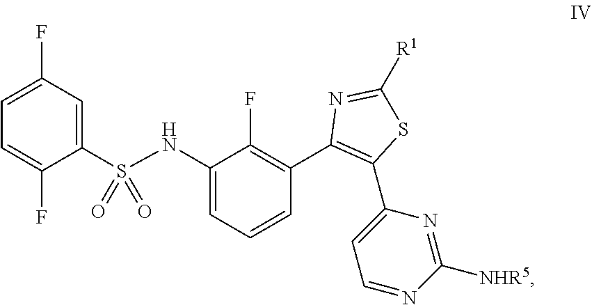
C1=C(F)C=C(S(=O)(=O)NC2=CC=CC(C3=C(C4=CC=NC([NHR5])=N4)SC([R1])=N3)=C2F)C(F)=C1
